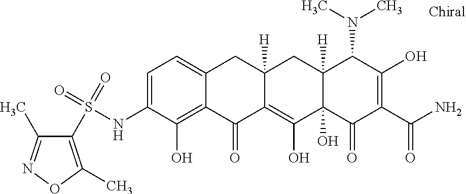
C1=C(NS(=O)(=O)C2=C(C)ON=C2C)C(O)=C2C(=C1)CC1([H])C(=C(O)C3(O)C([H])(C1)C(N(C)C)C(O)=C(C(N)=O)C3=O)C2=O
